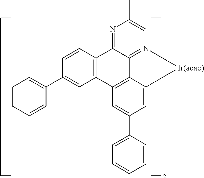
C12=C(C3=C4C5=N(C=C(C)N=C15)[Ir(acac)]C4=CC(C1=CC=CC=C1)=C3)C=C(C1=CC=CC=C1)C=C2
